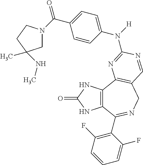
C12=C(C3=C(CN=C1C1=C(F)C=CC=C1F)C=NC(N(C1=CC=C(C(=O)N4CC(C)(NC)CC4)C=C1)[H])=N3)NC(=O)N2
